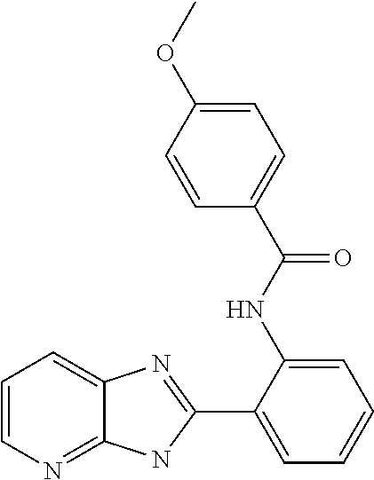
C1=CN=C2C(=C1)N=C(C1=CC=CC=C1NC(C1=CC=C(OC)C=C1)=O)N2
